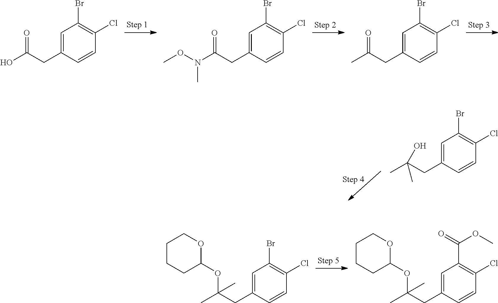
C1=C(CC(O)=O)C=CC(Cl)=C1Br.C1=C(CC(N(OC)C)=O)C=CC(Cl)=C1Br.C1=C(CC(C)=O)C=CC(Cl)=C1Br.C1=C(CC(C)(O)C)C=CC(Cl)=C1Br.C1=C(CC(OC2OCCCC2)(C)C)C=CC(Cl)=C1Br.C1=C(CC(OC2OCCCC2)(C)C)C=CC(Cl)=C1C(=O)OC
